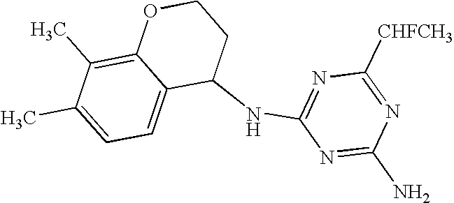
C1(NC2=NC([CHFCH3])=NC(N)=N2)CCOC2=C(C)C(C)=CC=C12
